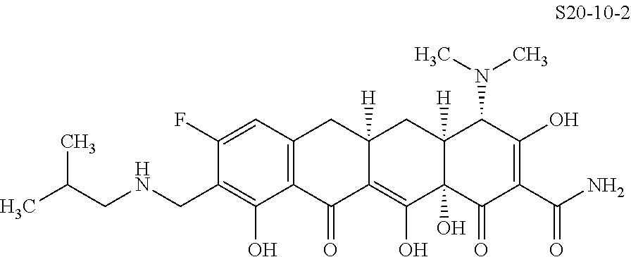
C1(F)=CC2=C(C(O)=C1CNCC(C)C)C(=O)C1=C(O)C3(O)C([H])(CC1([H])C2)C(N(C)C)C(O)=C(C(N)=O)C3=O
